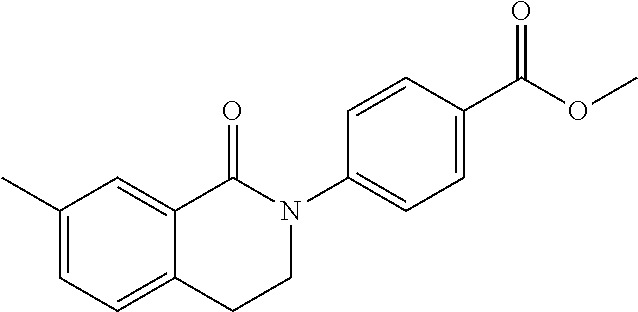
C1(C)=CC=C2C(=C1)C(=O)N(C1=CC=C(C(OC)=O)C=C1)CC2
